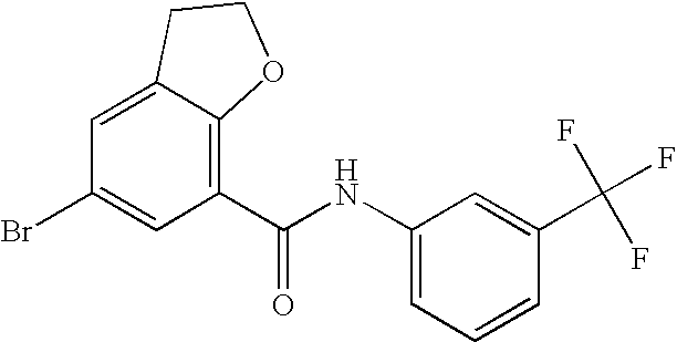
C1=C2C(=C(C(NC3=CC=CC(C(F)(F)F)=C3)=O)C=C1Br)OCC2
